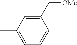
C1(C[OMe])=CC(C)=CC=C1
